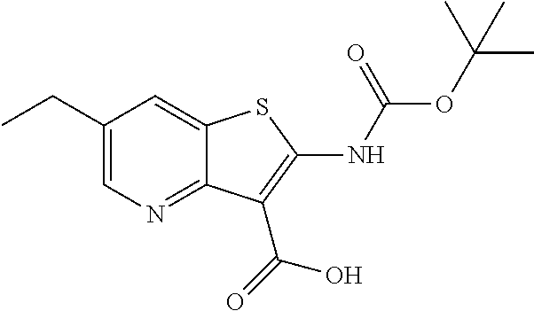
C1(CC)=CN=C2C(=C1)SC(NC(OC(C)(C)C)=O)=C2C(=O)O
